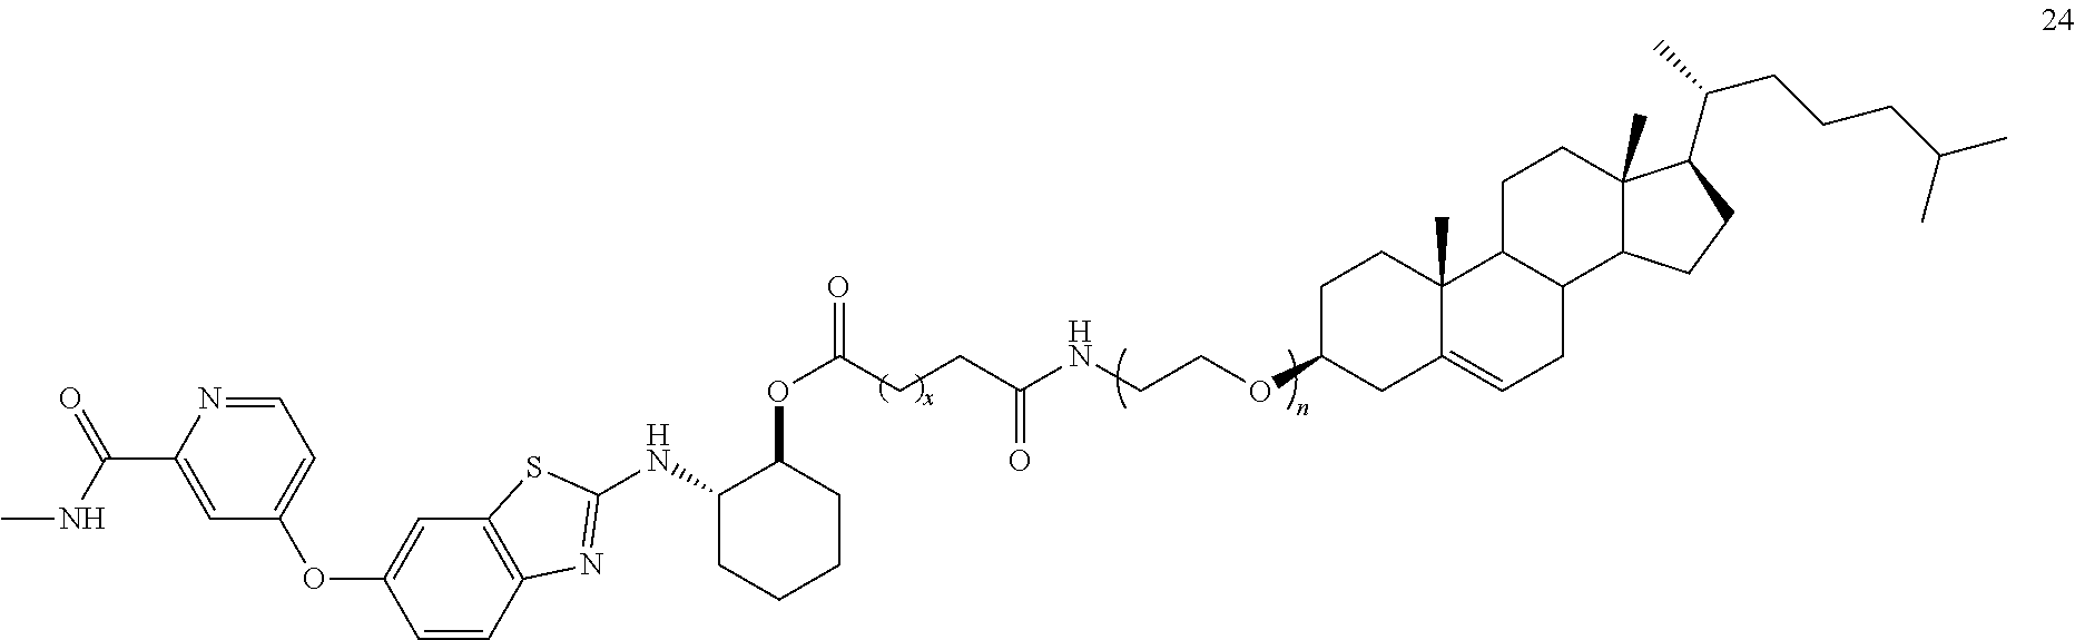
C1(C(NC)=O)=CC(OC2=CC3=C(C=C2)N=C(NC2CCCCC2OC(=O)CCC(NCCOC2CC4=CCC5C(C4(C)CC2)CCC2(C)C5CCC2C(C)CCCC(C)C)=O)S3)=CC=N1
